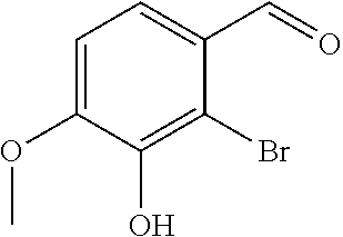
C1(C=O)=CC=C(OC)C(O)=C1Br
